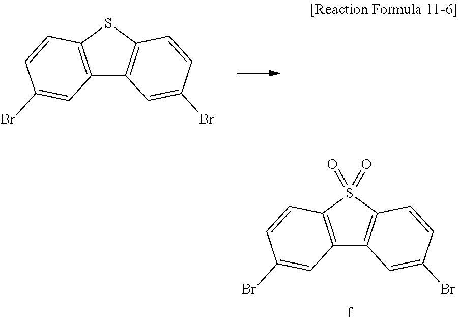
C12=C(SC3=C1C=C(Br)C=C3)C=CC(Br)=C2.C12=C(S(=O)(=O)C3=C1C=C(Br)C=C3)C=CC(Br)=C2
